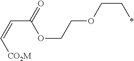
C(=C[CO2M])C(=O)OCCOCC*
